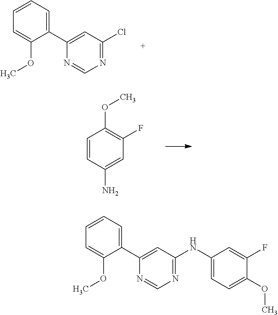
C1=CC(N)=CC(F)=C1OC.C1(C2=CC=CC=C2OC)=CC(Cl)=NC=N1.C1(C2=CC=CC=C2OC)=CC(NC2=CC=C(OC)C(F)=C2)=NC=N1
